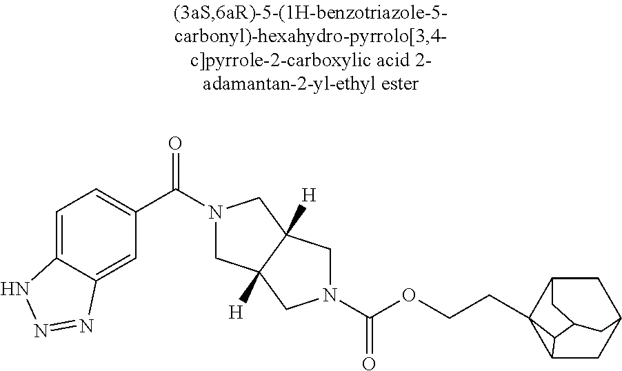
C1(C(=O)N2CC3([H])C([H])(C2)CN(C(OCCC24C5CC6CC2CC(C45)C6)=O)C3)=CC=C2C(=C1)N=NN2
